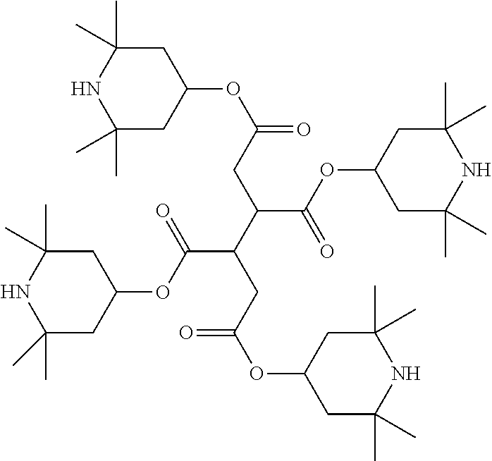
C1(C)(C)CC(OC(C(CC(OC2CC(C)(C)NC(C)(C)C2)=O)C(CC(OC2CC(C)(C)NC(C)(C)C2)=O)C(=O)OC2CC(C)(C)NC(C)(C)C2)=O)CC(C)(C)N1
